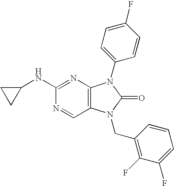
C1(NC2=NC3=C(C=N2)N(CC2=C(F)C(F)=CC=C2)C(=O)N3C2=CC=C(F)C=C2)CC1
